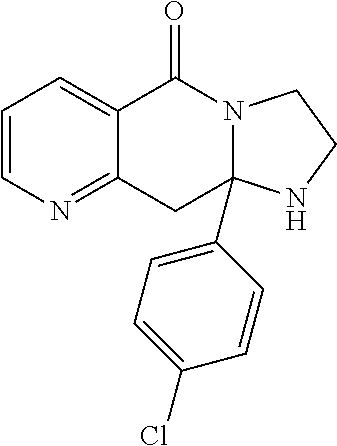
C1=CN=C2C(=C1)C(=O)N1C(C3=CC=C(Cl)C=C3)(C2)NCC1
